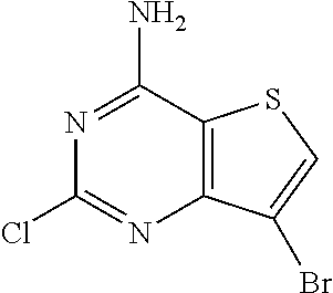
N1=C(N)C2=C(N=C1Cl)C(Br)=CS2
